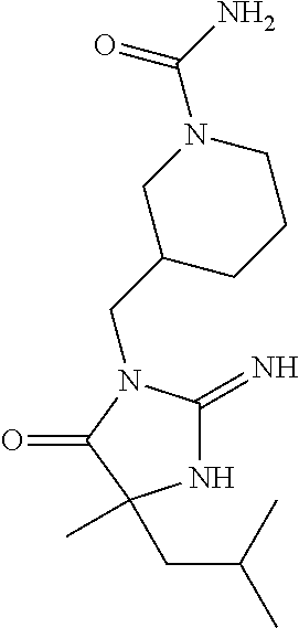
C1(CN2C(=N)NC(CC(C)C)(C)C2=O)CCCN(C(N)=O)C1
